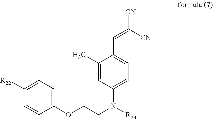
C1=C(C)C(C=C([CN])[CN])=CC=C1N([R23])CCOC1=CC=C([R22])C=C1
